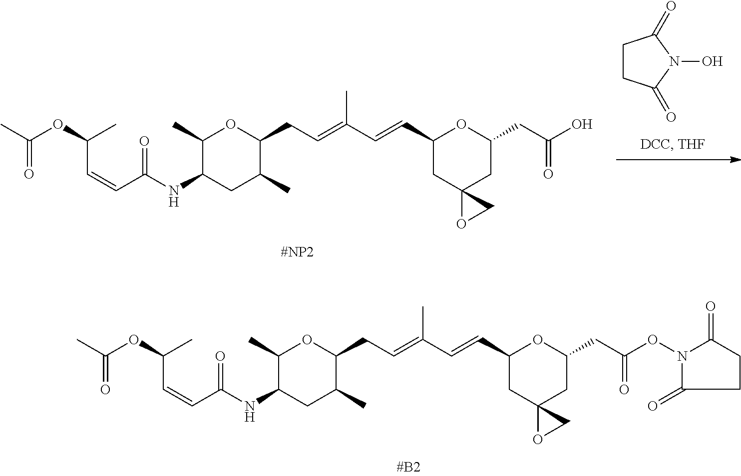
C1(C)C(NC(C=CC(OC(C)=O)C)=O)CC(C)C(CC=C(C=CC2CC3(CC(CC(ON4C(=O)CCC4=O)=O)O2)OC3)C)O1.C1CC(=O)N(O)C1=O.C1(C)C(NC(C=CC(OC(C)=O)C)=O)CC(C)C(CC=C(C=CC2CC3(CC(CC(O)=O)O2)OC3)C)O1
